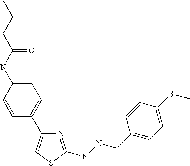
C1=C(NC(CCC)=O)C=CC(C2=CSC(NNCC3=CC=C(SC)C=C3)=N2)=C1
